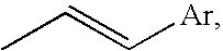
CC=C[Ar]
